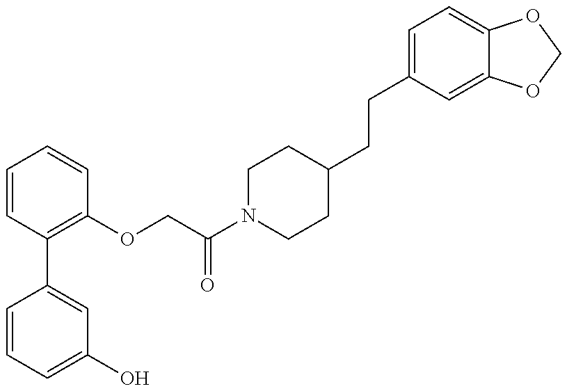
C1=CC=C(O)C=C1C1=C(OCC(N2CCC(CCC3=CC=C4C(=C3)OCO4)CC2)=O)C=CC=C1
